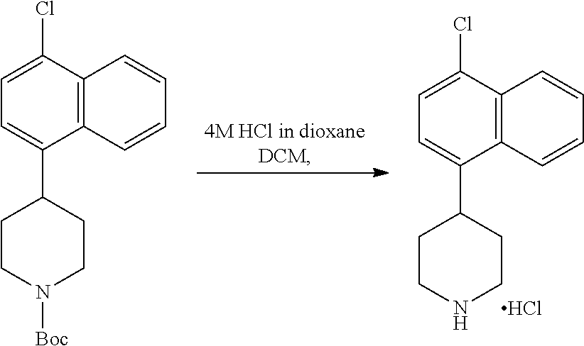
C12=C(C(Cl)=CC=C1C1CCNCC1)C=CC=C2.Cl.C12=C(C(Cl)=CC=C1C1CCN([Boc])CC1)C=CC=C2
